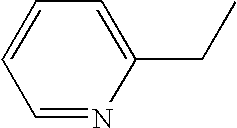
C1=NC(CC)=CC=C1
